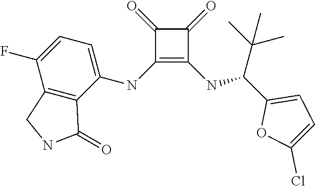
C1(NC2=CC=C(F)C3=C2C(=O)NC3)=C(NC(C2=CC=C(Cl)O2)C(C)(C)C)C(=O)C1=O
